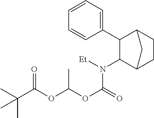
C1(N([Et])C(OC(OC(C(C)(C)C)=O)C)=O)C2CCC(C1C1=CC=CC=C1)C2
